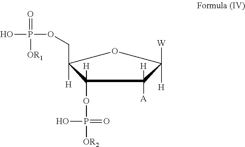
C1(OP(=O)(O)[OR2])([H])C([H])(COP(=O)([OR1])O)OC([H])([W])C1([A])[H]
